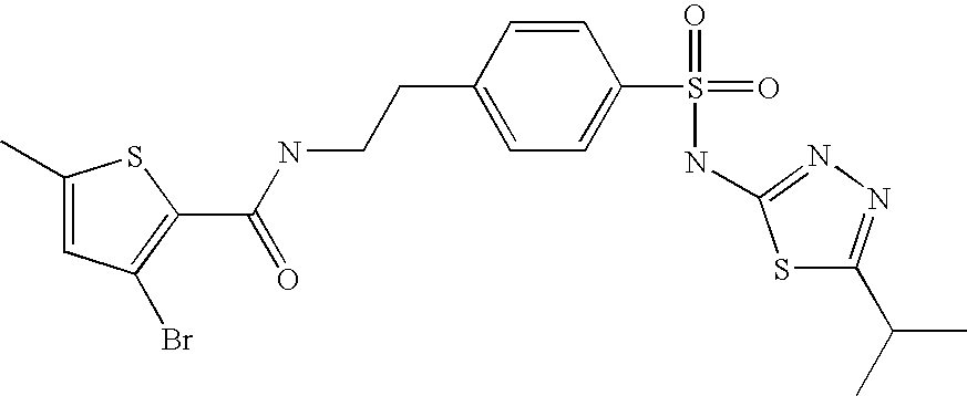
C1(C)=CC(Br)=C(C(NCCC2=CC=C(S(=O)(=O)NC3=NN=C(C(C)C)S3)C=C2)=O)S1
